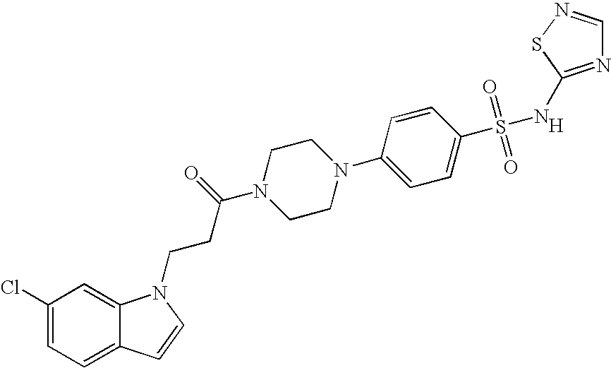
[H].C1(Cl)=CC=C2C(=C1)N(CCC(N1CCN(C3=CC=C(S(=O)(=O)NC4=NC=NS4)C=C3)CC1)=O)C=C2
